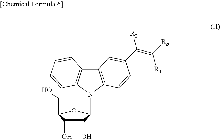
C12=C(N(C3C(O)C(O)C(CO)O3)C3=C1C=CC=C3)C=CC(C(=C([Ra])[R1])[R2])=C2
